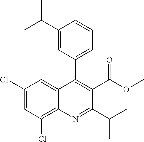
C1(Cl)=CC(Cl)=C2C(=C1)C(C1=CC=CC(C(C)C)=C1)=C(C(OC)=O)C(C(C)C)=N2
